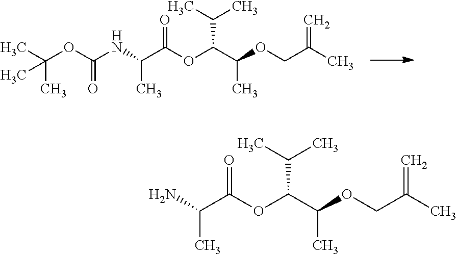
CC(C)C(OC(C(NC(OC(C)(C)C)=O)C)=O)C(C)OCC(C)=C.CC(C)C(OC(C(N)C)=O)C(C)OCC(C)=C
